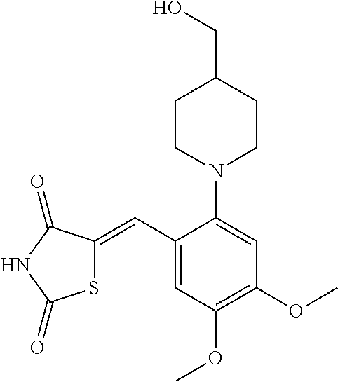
C1(C=C2SC(=O)NC2=O)=CC(OC)=C(OC)C=C1N1CCC(CO)CC1
